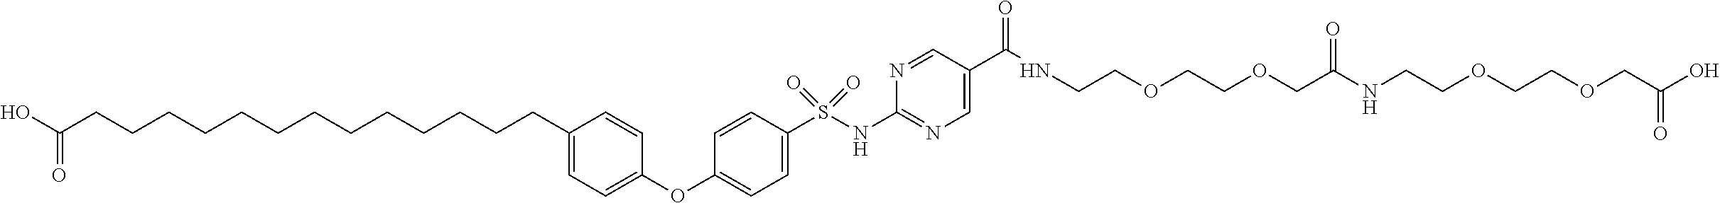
OC(CCCCCCCCCCCCCC1=CC=C(OC2=CC=C(S(NC3=NC=C(C(NCCOCCOCC(NCCOCCOCC(O)=O)=O)=O)C=N3)(=O)=O)C=C2)C=C1)=O
